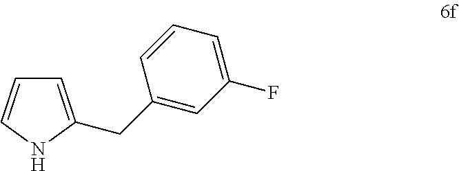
C1=CNC(CC2=CC(F)=CC=C2)=C1
